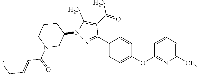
N1=C(C2=CC=C(OC3=NC([CF3])=CC=C3)C=C2)C(C(N)=O)=C(N)N1C1CN(C(C=CCF)=O)CCC1
